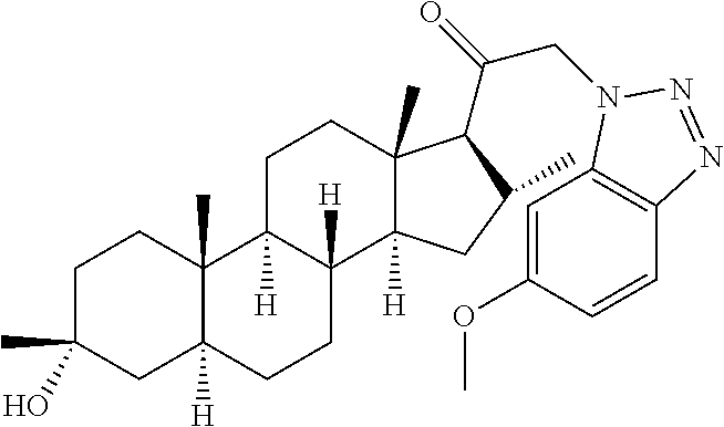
C1C(C)(O)CC2([H])C(C)(C1)C1([H])C([H])(CC2)C2([H])C(C)(CC1)C(C(CN1C3=C(C=CC(OC)=C3)N=N1)=O)C(C)C2
